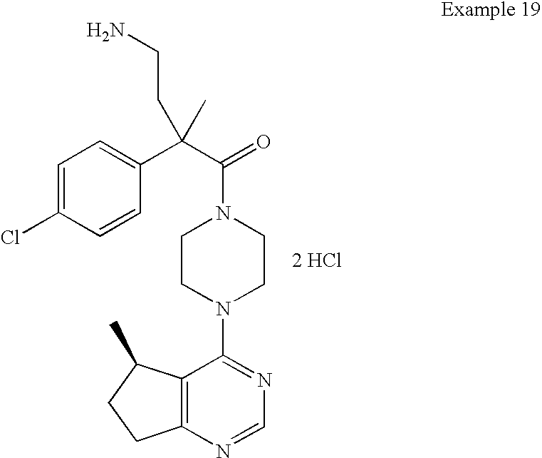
[2 HCl].C12=C(N=CN=C1N1CCN(C(=O)C(C3=CC=C(Cl)C=C3)(CCN)C)CC1)CCC2C
